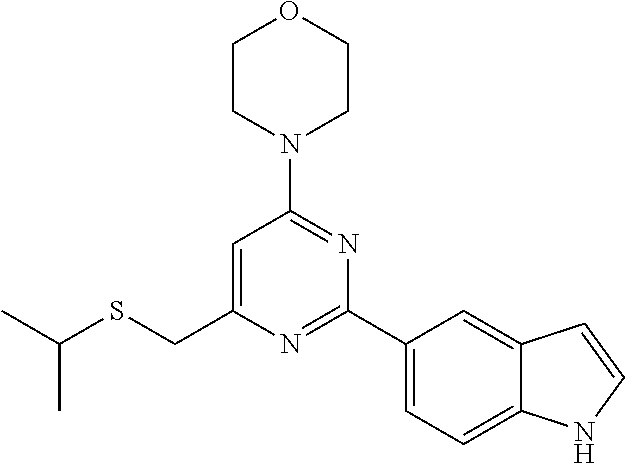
C1CN(C2=NC(C3=CC=C4C(=C3)C=CN4)=NC(CSC(C)C)=C2)CCO1
